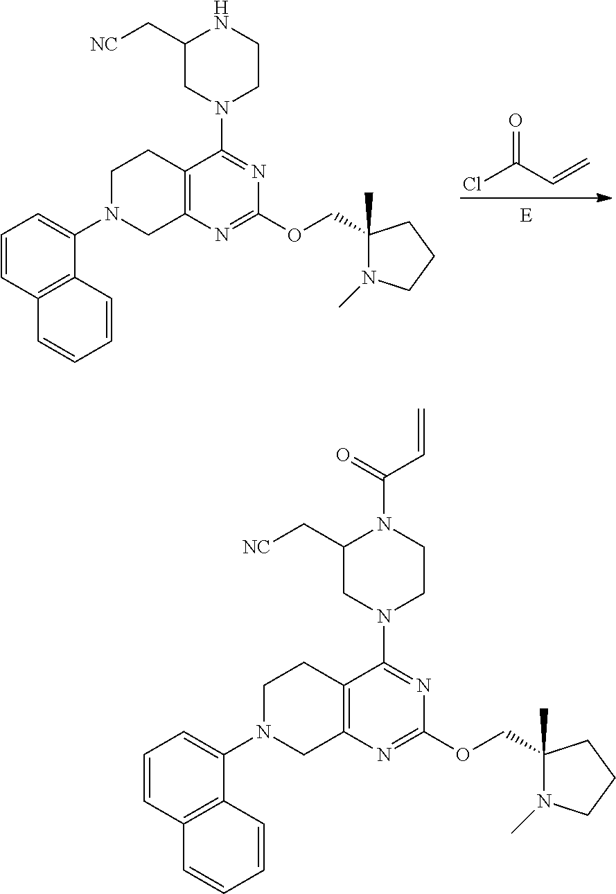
[E].C(C=C)(Cl)=O.N1(C2=CC=CC3=C2C=CC=C3)CC2=C(CC1)C(N1CCNC(C[NC])C1)=NC(OCC1(C)CCCN1C)=N2.N1(C2=CC=CC3=C2C=CC=C3)CC2=C(CC1)C(N1CCN(C(=O)C=C)C(C[NC])C1)=NC(OCC1(C)CCCN1C)=N2
